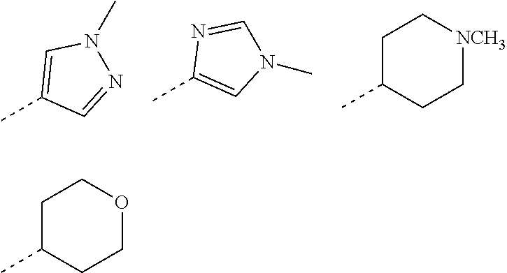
CC1=CN(C)N=C1.CC1=CN(C)C=N1.CC1CC[NCH3]CC1.CC1CCOCC1
